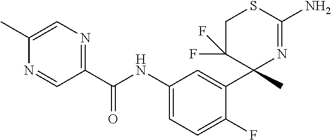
C1(C(NC2=CC=C(F)C(C3(C)N=C(N)SCC3(F)F)=C2)=O)=NC=C(C)N=C1
